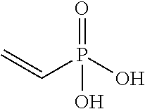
O=P(O)(C=C)O
